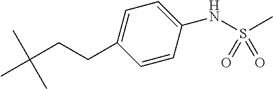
CC(CCC1=CC=C(NS(C)(=O)=O)C=C1)(C)C
